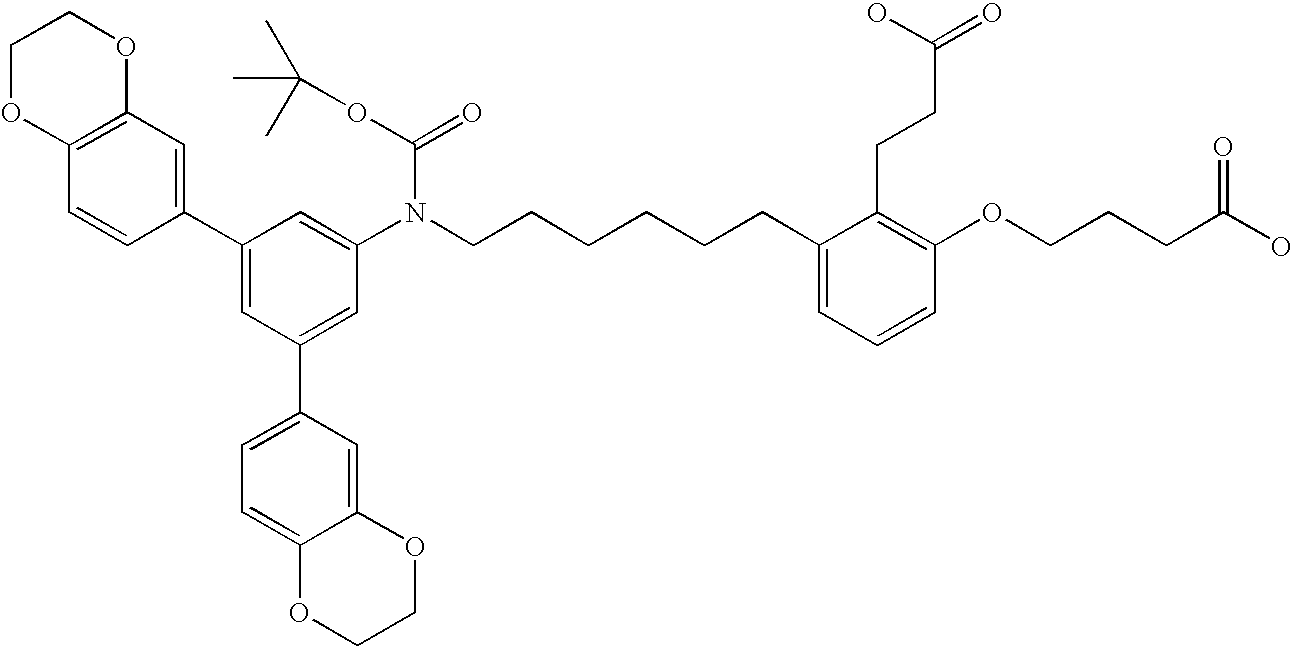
C1=C(C2=CC3=C(C=C2)OCCO3)C=C(N(CCCCCCC2=CC=CC(OCCCC(O)=O)=C2CCC(=O)O)C(OC(C)(C)C)=O)C=C1C1=CC=C2C(=C1)OCCO2
